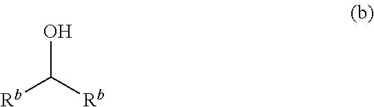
[Rb]C([Rb])O
